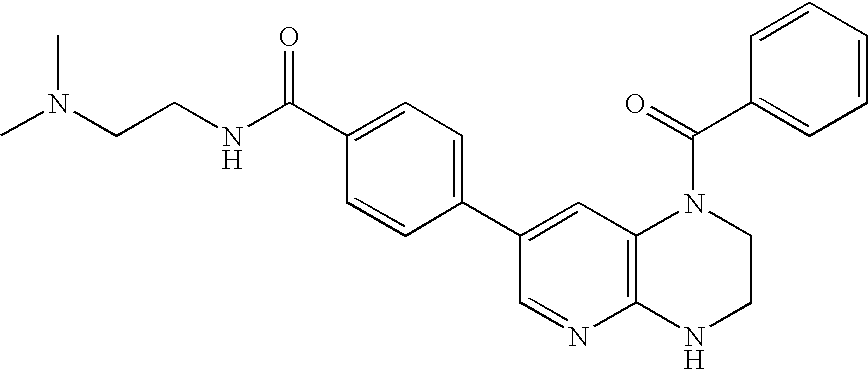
N(CCNC(C1=CC=C(C2=CC3=C(N=C2)NCCN3C(C2=CC=CC=C2)=O)C=C1)=O)(C)C
